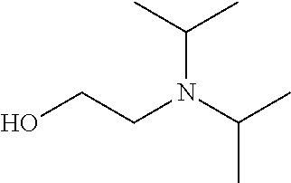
OCCN(C(C)C)C(C)C
